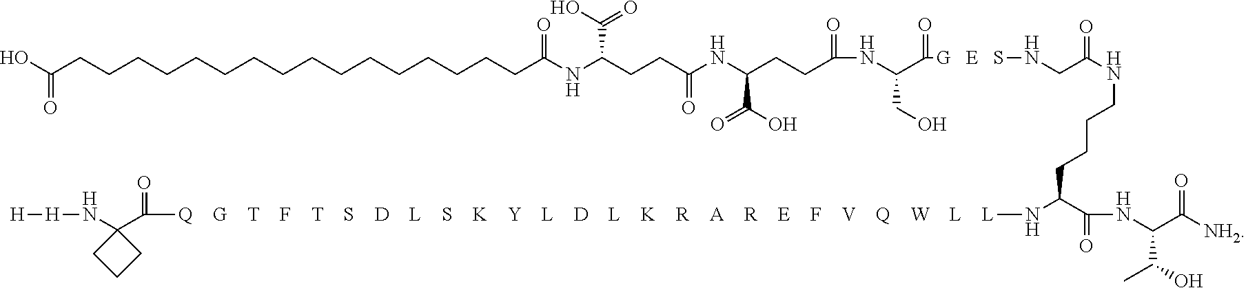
[H][H]NC1(C([Q    G    T    F    T    S    D    L    S    K    Y    L    D    L    K    R    A    R    E    F    V    Q    W    L    L]NC(C(NC(C([NH2])=O)C(O)C)=O)CCCCNC(CN[G   E   S]C(=O)C(NC(=O)CCC(NC(CCC(NC(CCCCCCCCCCCCCCCCC(O)=O)=O)C(O)=O)=O)C(O)=O)CO)=O)=O)CCC1
